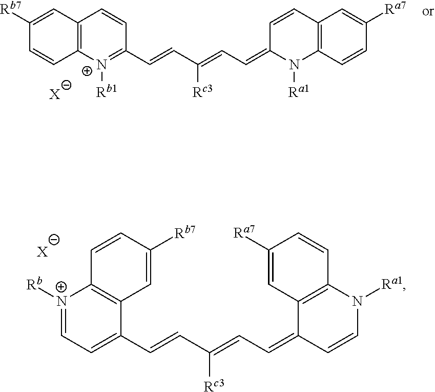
[X].C1=CN([Ra1])C2=C(C1=CC=C(C=CC1=CC=[N+]([Rb])C3=C1C=C([Rb7])C=C3)[Rc3])C=C([Ra7])C=C2.[X].[Ra1]N1C(=CC=C(C=CC2=[N+]([Rb1])C3=C(C=C2)C=C([Rb7])C=C3)[Rc3])C=CC2=C1C=CC([Ra7])=C2
